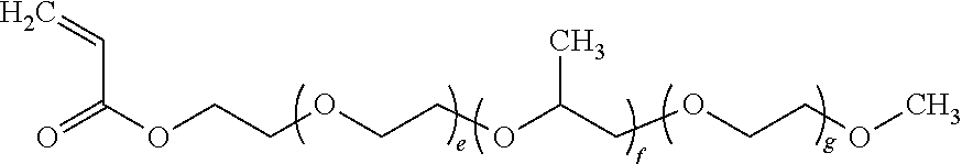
O=C(OCCOCCOC(COCCOC)C)C=C
